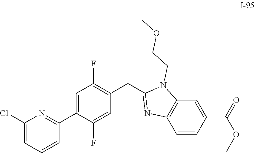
C1=C(C(=O)OC)C=CC2=C1N(CCOC)C(CC1=C(F)C=C(C3=NC(Cl)=CC=C3)C(F)=C1)=N2
